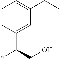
C1=CC(C(CO)*)=CC(CC)=C1
